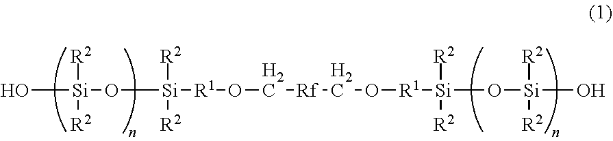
O[Si]([R2])([R2])O[Si]([R2])([R2])[R1]OC[Rf]CO[R1][Si](O[Si](O)([R2])[R2])([R2])[R2]
